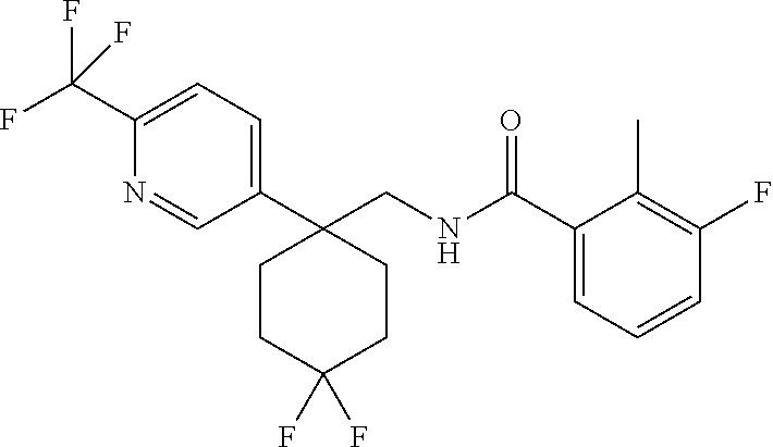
C1(C(NCC2(C3=CC=C(C(F)(F)F)N=C3)CCC(F)(F)CC2)=O)=CC=CC(F)=C1C
